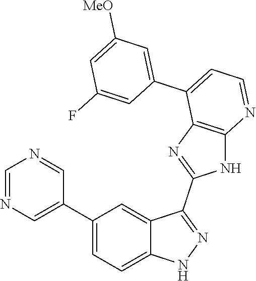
C1=NC=C(C2=CC=C3C(=C2)C(C2=NC4=C(N2)N=CC=C4C2=CC([MeO])=CC(F)=C2)=NN3)C=N1
